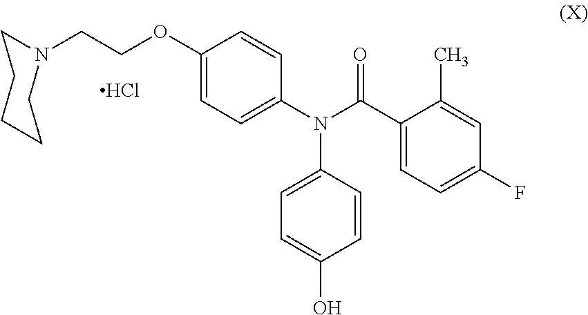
C1(OCCN2CCCCC2)=CC=C(N(C(C2=CC=C(F)C=C2C)=O)C2=CC=C(O)C=C2)C=C1.Cl
